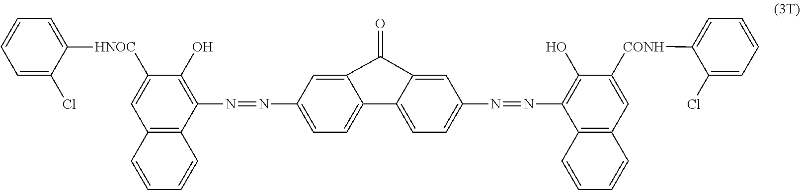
C12=C(C=CC=C1)C(N=NC1=CC=C3C4=CC=C(N=NC5=C(O)C([CONH]C6=CC=CC=C6Cl)=CC6=C5C=CC=C6)C=C4C(=O)C3=C1)=C(O)C([HNOC]C1=CC=CC=C1Cl)=C2
